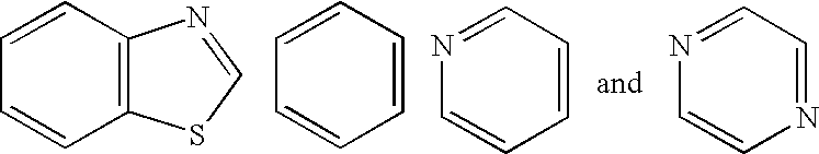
C12=C(C=CC=C1)N=CS2.C1=CC=CC=C1.C1=CC=CC=N1.C1=CN=CC=N1
